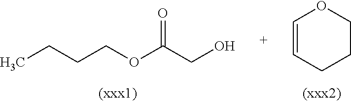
CCCCOC(CO)=O.C1=CCCCO1
